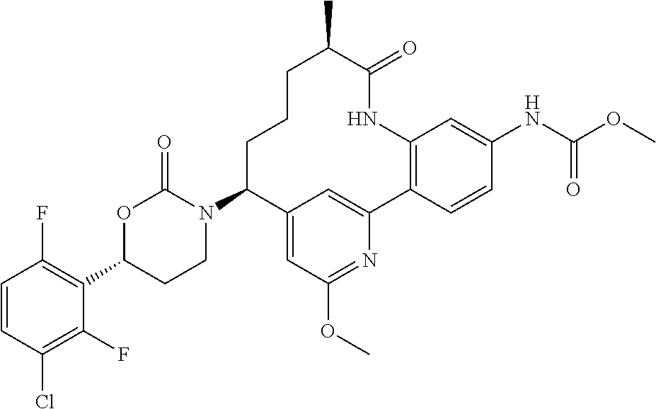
C1=CC(Cl)=C(F)C(C2CCN(C3C4=CC(OC)=NC(=C4)C4=C(C=C(NC(=O)OC)C=C4)NC(=O)C(C)CCC3)C(=O)O2)=C1F
